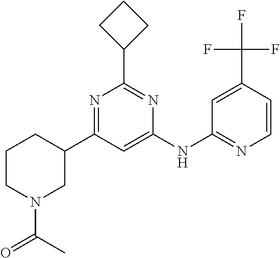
C1=C(NC2=NC=CC(C(F)(F)F)=C2)N=C(C2CCC2)N=C1C1CCCN(C(=O)C)C1
